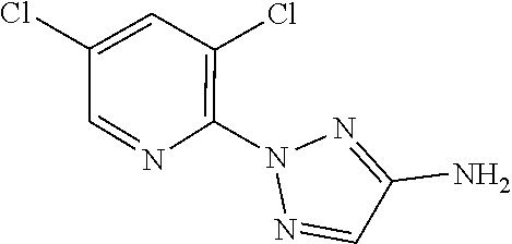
N1(C2=C(Cl)C=C(Cl)C=N2)N=CC(N)=N1
